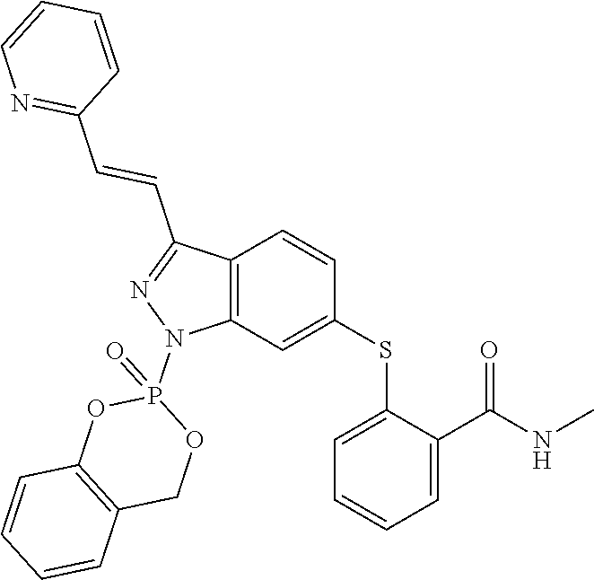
C1(SC2=CC3=C(C=C2)C(C=CC2=NC=CC=C2)=NN3P2(=O)OC3=C(CO2)C=CC=C3)=CC=CC=C1C(NC)=O
